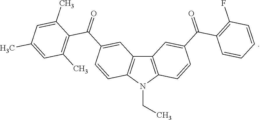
C12=C(N(CC)C3=C1C=C(C(=O)C1=C(C)C=C(C)C=C1C)C=C3)C=CC(C(=O)C1=C(F)C=CC=C1)=C2
